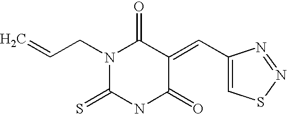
O=C1C(=CC2=CSN=N2)C(=O)NC(=S)N1CC=C
